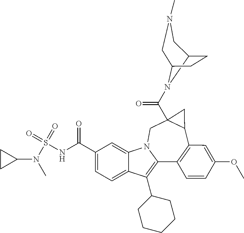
C1(C(NS(=O)(=O)N(C2CC2)C)=O)=CC=C2C(=C1)N1C(=C2C2CCCCC2)C2=C(C3CC3(C(N3C4CCC3CN(C)C4)=O)C1)C=C(OC)C=C2
